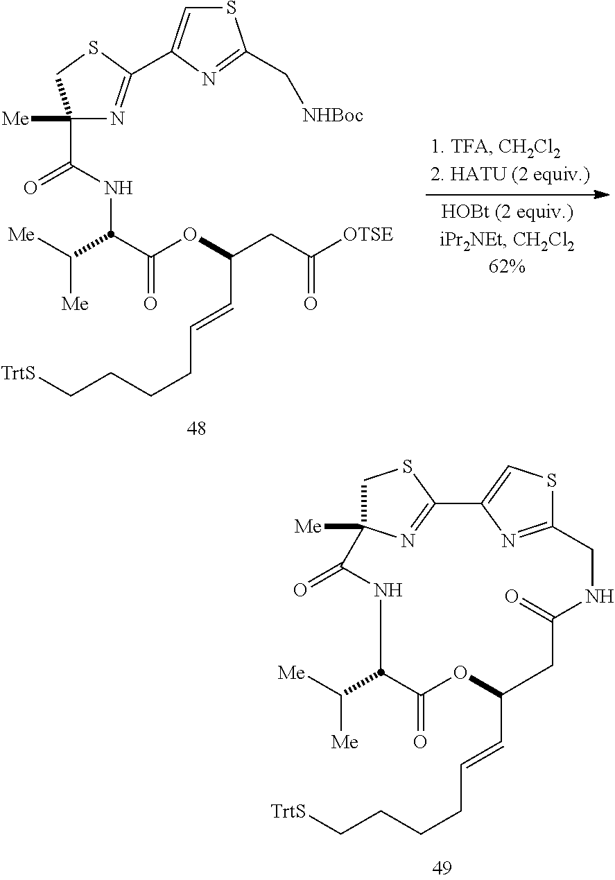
C1([Me])(C(=O)NC(C(OC(C=CCCCC[TrtS])CC([OTSE])=O)=O)C([Me])[Me])N=C(C2=CSC(C[NHBoc])=N2)SC1.N1C(=O)CC(C=CCCCC[TrtS])OC(=O)C(C([Me])[Me])NC(=O)C2([Me])CSC(=N2)C2=CSC(=N2)C1
